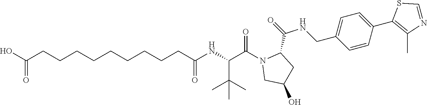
C1(C2=C(C)N=CS2)=CC=C(CNC(C2N(C(C(NC(CCCCCCCCCC(O)=O)=O)C(C)(C)C)=O)CC(O)C2)=O)C=C1
